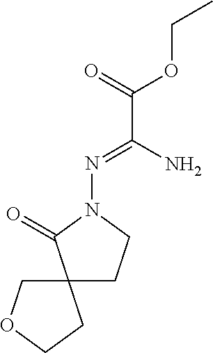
C12(CCN(N=C(C(OCC)=O)N)C1=O)COCC2
